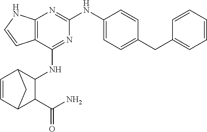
C12=C(C(NC3C4C=CC(C3C(N)=O)C4)=NC(NC3=CC=C(CC4=CC=CC=C4)C=C3)=N1)C=CN2
